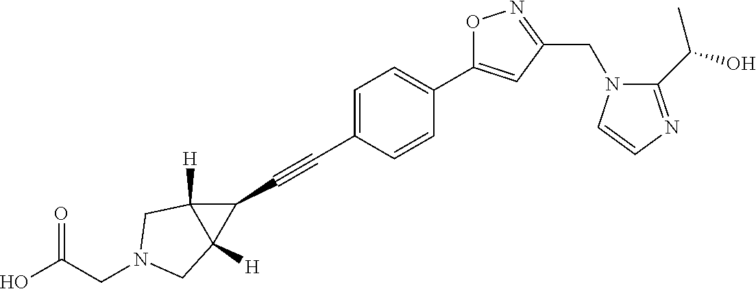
C1=C(C#CC2C3([H])C2([H])CN(CC(O)=O)C3)C=CC(C2=CC(CN3C(C(O)C)=NC=C3)=NO2)=C1
